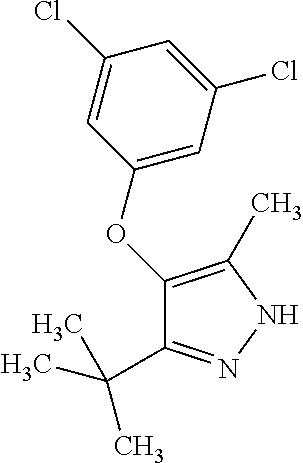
C1(OC2=C(C)NN=C2C(C)(C)C)=CC(Cl)=CC(Cl)=C1
